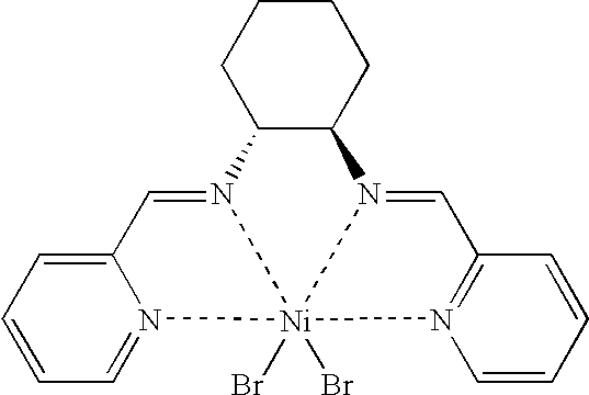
C1CC2C(CC1)N1=CC3=N(C=CC=C3)[Ni]13(Br)(Br)N2=CC1=CC=CC=N13
